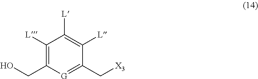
[X3]CC1=[G]C(CO)=C([L])C([L])=C1[L]
